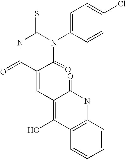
N1C(=O)C(=CC2=C(O)C3=C(NC2=O)C=CC=C3)C(=O)N(C2=CC=C(Cl)C=C2)C1=S
